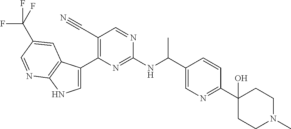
C1(C#N)=C(C2=CNC3=C2C=C(C(F)(F)F)C=N3)N=C(NC(C2=CN=C(C3(O)CCN(C)CC3)C=C2)C)N=C1
